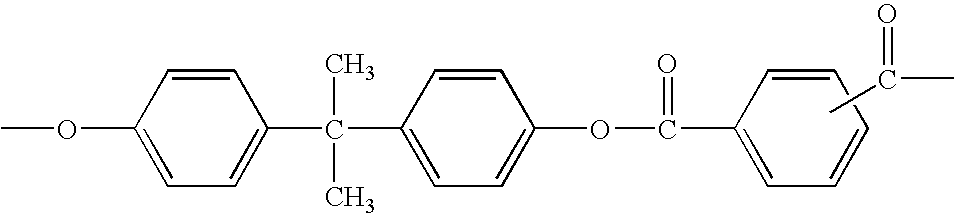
COC1=CC=C(C(C2=CC=C(OC(=O)C3=CC=CC=C3)C=C2)(C)C)C=C1.CC(=O)C
